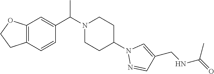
C12=C(C=CC(C(N3CCC(N4N=CC(CNC(=O)C)=C4)CC3)C)=C1)CCO2
